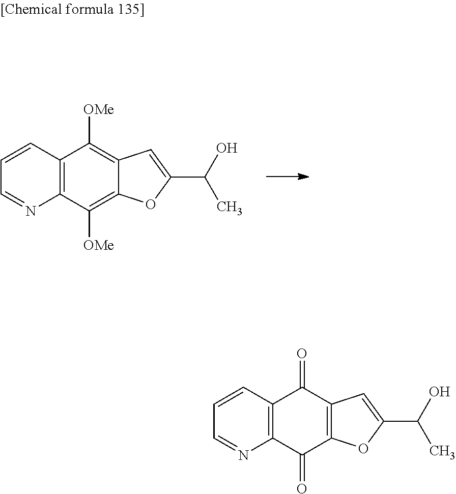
C12=C(C([OMe])=C3C(=C1[OMe])C=C(C(O)C)O3)N=CC=C2.C12=C(C(=O)C3=C(C1=O)C=C(C(O)C)O3)N=CC=C2
